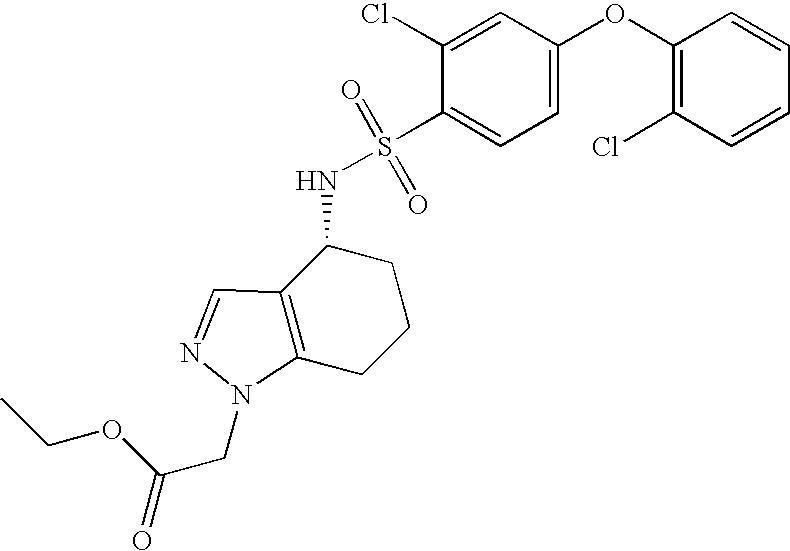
C1(OC2=CC=C(S(NC3C4=C(CCC3)N(CC(=O)OCC)N=C4)(=O)=O)C(Cl)=C2)=C(Cl)C=CC=C1
